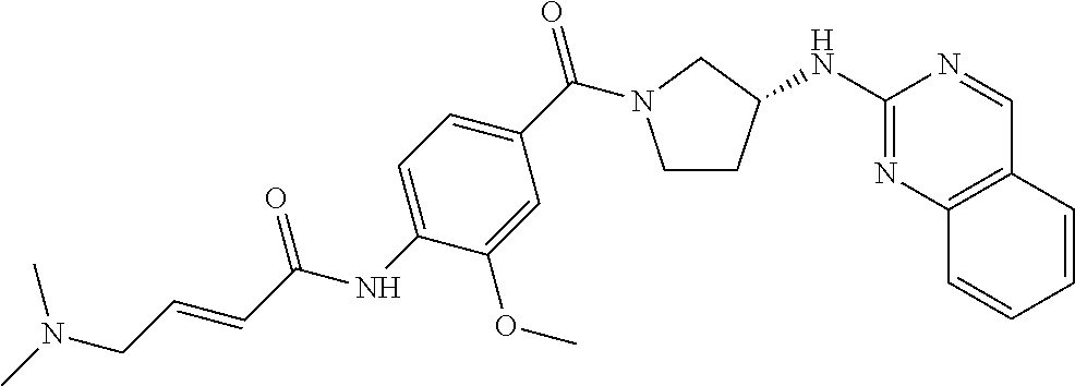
C1CC(NC2=NC3=C(C=N2)C=CC=C3)CN1C(C1=CC=C(NC(=O)C=CCN(C)C)C(OC)=C1)=O
